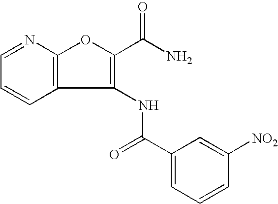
C12=C(N=CC=C1)OC(C(N)=O)=C2NC(=O)C1=CC=CC([NO2])=C1
